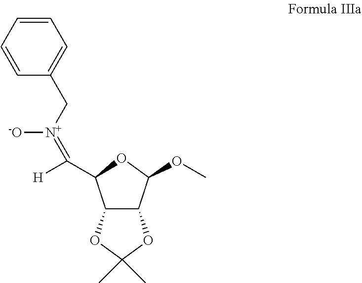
C12C(C(OC)OC1C([H])=[N+](CC1=CC=CC=C1)[-O])OC(C)(C)O2
